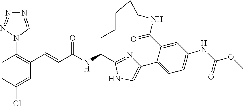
C1=CC(Cl)=CC(C=CC(NC2CCCCCNC(=O)C3=CC(NC(OC)=O)=CC=C3C3=CNC2=N3)=O)=C1N1N=NN=C1
